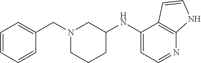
C1(NC2CN(CC3=CC=CC=C3)CCC2)=CC=NC2=C1C=CN2
